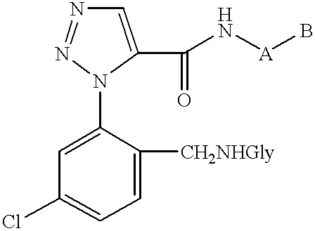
C1=C(C(N[A]B)=O)N(C2=CC(Cl)=CC=C2[CH2NHGly])N=N1
